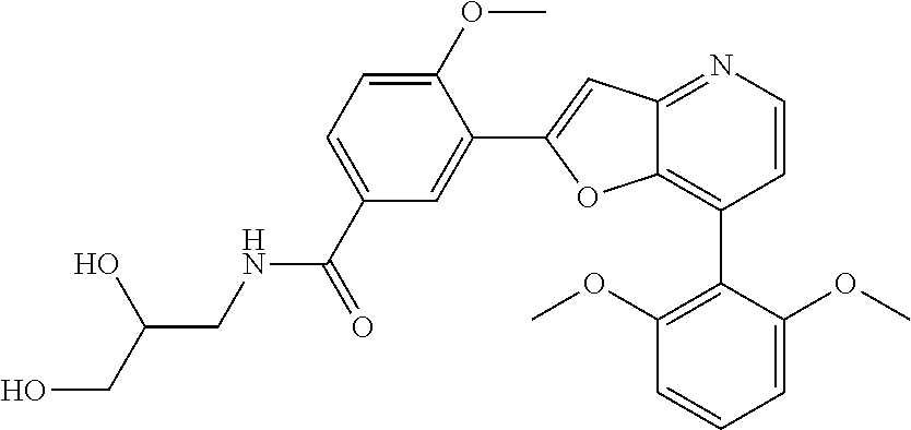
C1=CN=C2C(=C1C1=C(OC)C=CC=C1OC)OC(C1=CC(C(NCC(CO)O)=O)=CC=C1OC)=C2
